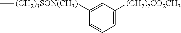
C1([(CH2)3SON(CH3)]C)=CC([(CH2)2CO2CH3])=CC=C1
